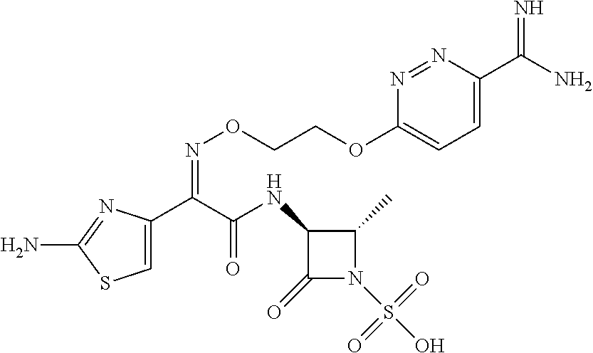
C1=C(C(C(NC2C(=O)N(S(O)(=O)=O)C2C)=O)=NOCCOC2=CC=C(C(N)=N)N=N2)N=C(N)S1
